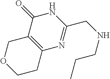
O1CCC2=C(C1)C(=O)NC(CNCCC)=N2
